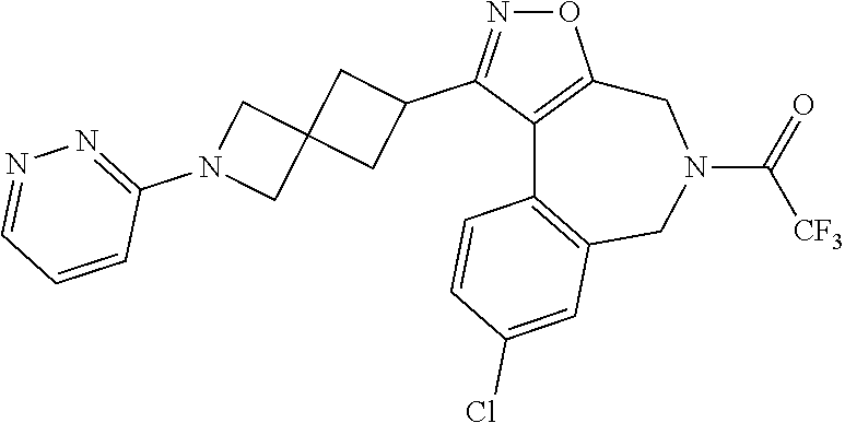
O1N=C(C2CC3(C2)CN(C2=NN=CC=C2)C3)C2=C1CN(C(=O)[CF3])CC1=C2C=CC(Cl)=C1
